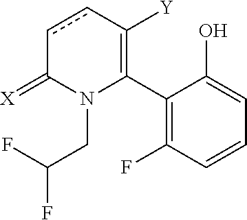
C1(C2=C([Y])ccC(=[X])N2CC(F)F)=C(F)C=CC=C1O
